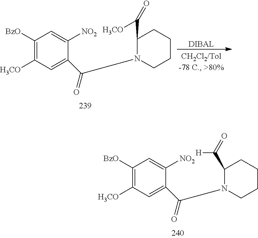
C1([BzO])=C([H3CO])C=C(C(N2CCCCC2C([H])=O)=O)C([NO2])=C1.[DIBAL].C1([BzO])=C([H3CO])C=C(C(N2CCCCC2C([H3CO])=O)=O)C([NO2])=C1
